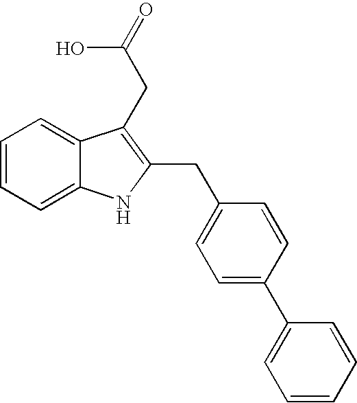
C1=CC=C2C(=C1)C(CC(=O)O)=C(CC1=CC=C(C3=CC=CC=C3)C=C1)N2
